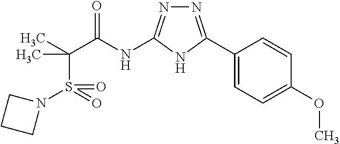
C(C(NC1=NN=C(C2=CC=C(OC)C=C2)N1)=O)(S(=O)(N1CCC1)=O)(C)C
